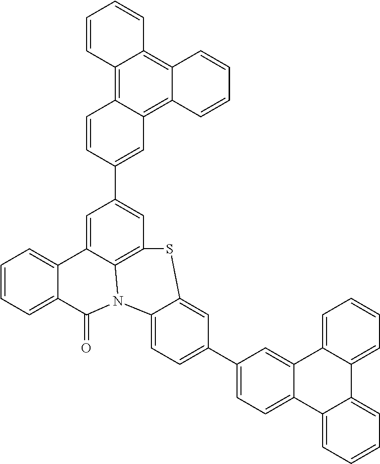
C1=CC=C2C(=C1)C1=CC(C3=CC4=C5C(=C6C(=C4C=C3)C=CC=C6)C=CC=C5)=CC3=C1N(C2=O)C1=CC=C(C2=CC=C4C(=C2)C2=CC=CC=C2C2=CC=CC=C42)C=C1S3
